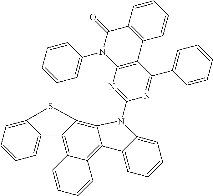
C12=C3C(=C4C(=C1C1=CC=CC=C1N2C1=NC2=C(C(C5=CC=CC=C5)=N1)C1=C(C(=O)N2C2=CC=CC=C2)C=CC=C1)C=CC=C4)C1=CC=CC=C1S3
